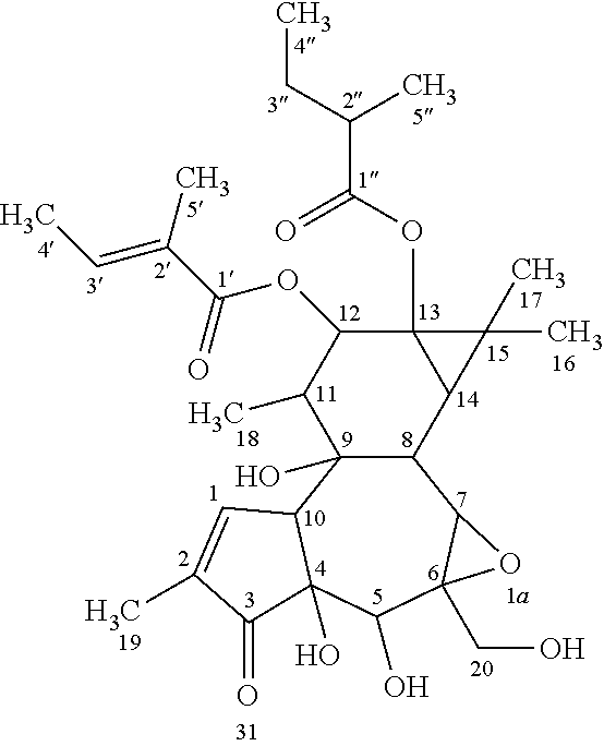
C12C(O)(C3C(O)(C(O)C4(CO)C1O4)C(=O)C(C)=C3)C(C)C(OC(C(C)=CC)=O)C1(OC(C(CC)C)=O)C2C1(C)C
